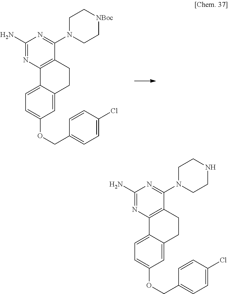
C1CC2=C(C3=CC=C(OCC4=CC=C(Cl)C=C4)C=C13)N=C(N)N=C2N1CC[NBoc]CC1.C1CC2=C(C3=CC=C(OCC4=CC=C(Cl)C=C4)C=C13)N=C(N)N=C2N1CCNCC1
